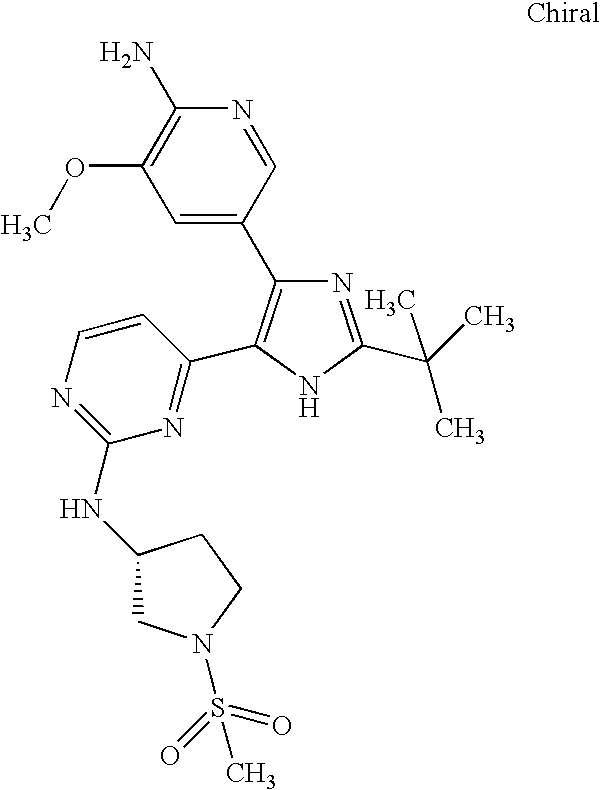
N1=C(C(C)(C)C)NC(C2=NC(NC3CN(S(=O)(=O)C)CC3)=NC=C2)=C1C1=CC(OC)=C(N)N=C1
